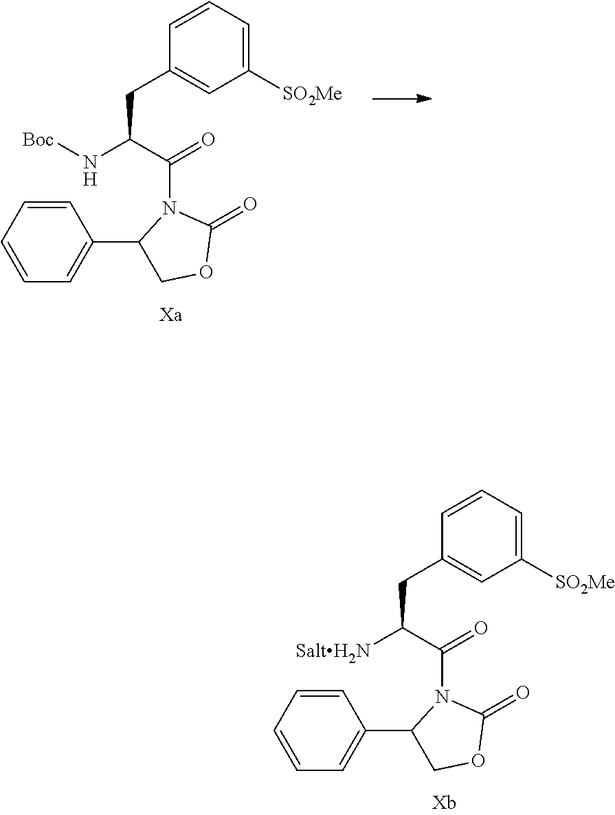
C1=CC=CC=C1C1COC(=O)N1C(C([SaltH2N])CC1=CC([SO2Me])=CC=C1)=O.C1=CC=CC=C1C1COC(=O)N1C(C(N[Boc])CC1=CC([SO2Me])=CC=C1)=O
